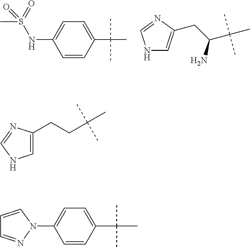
C1(C(C)(C)C)=CC=C(NS(C)(=O)=O)C=C1.N1C=C(CC(N)C(C)(C)C)N=C1.C1=CN(C2=CC=C(C(C)(C)C)C=C2)N=C1.C1=C(CCC(C)(C)C)N=CN1
